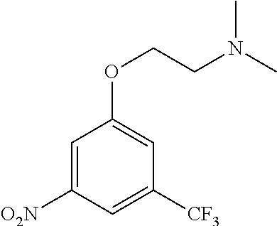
C1=C([O2N])C=C([CF3])C=C1OCCN(C)C
